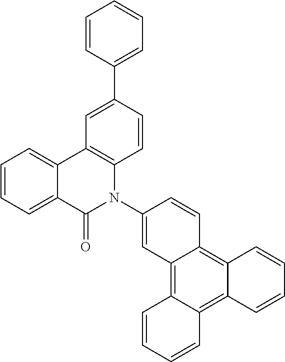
C1=CC=C2C(=C1)C1=C(N(C3=CC4=C5C(=C6C(=C4C=C3)C=CC=C6)C=CC=C5)C2=O)C=CC(C2=CC=CC=C2)=C1
